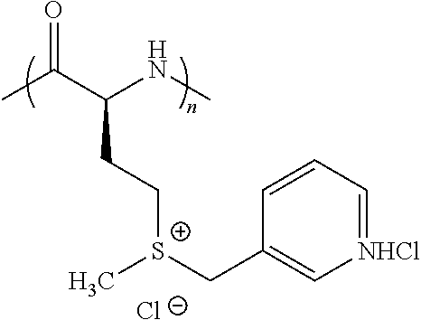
CC(C(NC)CC[S+](CC1=C[NHCl]=CC=C1)C)=O.[Cl-]
